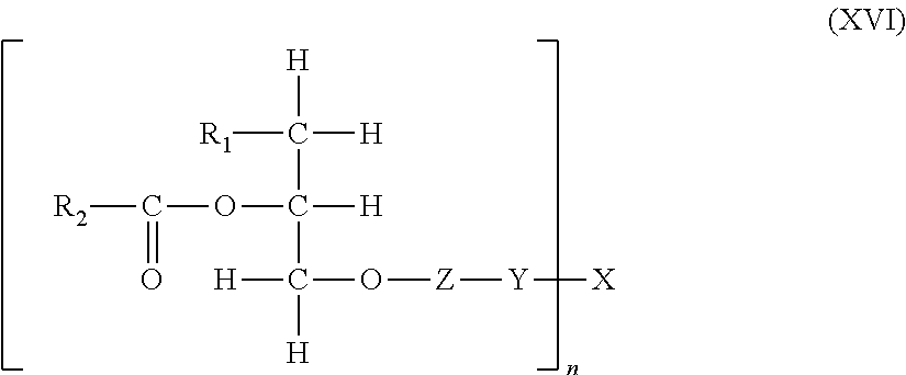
C([H])(C([H])([R1])[H])(C([H])(O[Z][Y][X])[H])OC([R2])=O
